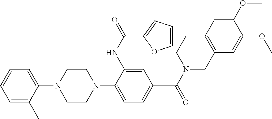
C1=C(C)C(N2CCN(C3=CC=C(C(=O)N4CCC5=C(C4)C=C(OC)C(OC)=C5)C=C3NC(=O)C3=CC=CO3)CC2)=CC=C1
